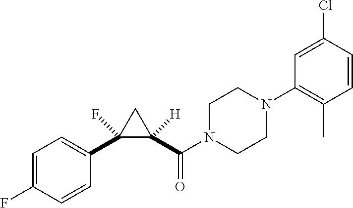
C1=C(F)C=CC(C2(F)C(C(N3CCN(C4=C(C)C=CC(Cl)=C4)CC3)=O)([H])C2)=C1
